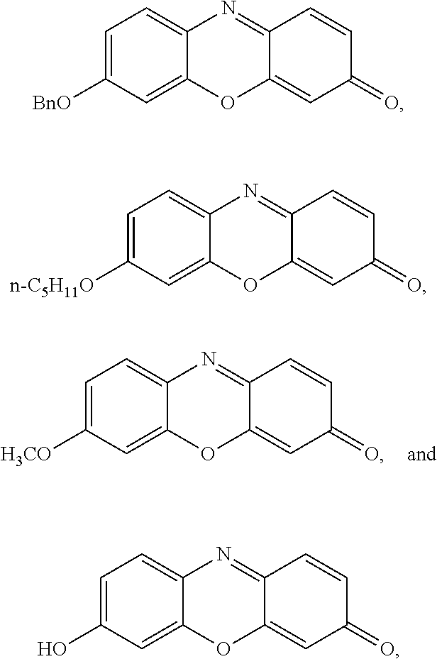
C12=CC=C([H3CO])C=C1OC1=CC(=O)C=CC1=N2.C12=CC=C([BnO])C=C1OC1=CC(=O)C=CC1=N2.C12=CC=C([n-C5H11O])C=C1OC1=CC(=O)C=CC1=N2.C12=CC=C(O)C=C1OC1=CC(=O)C=CC1=N2
